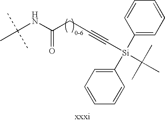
CC(NC(CC#C[Si](C(C)(C)C)(C1=CC=CC=C1)C1=CC=CC=C1)=O)(C)C
